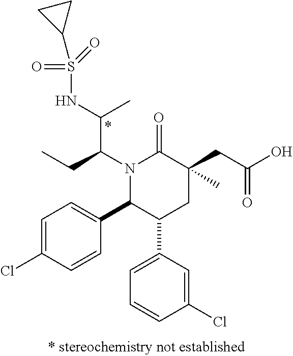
N1(C(CC)C(NS(=O)(=O)C2CC2)C)C(C2=CC=C(Cl)C=C2)C(C2=CC=CC(Cl)=C2)CC(C)(CC(O)=O)C1=O
